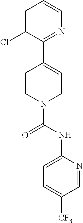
C1=C(Cl)C(C2=CCN(C(NC3=CC=C([CF3])C=N3)=O)CC2)=NC=C1
